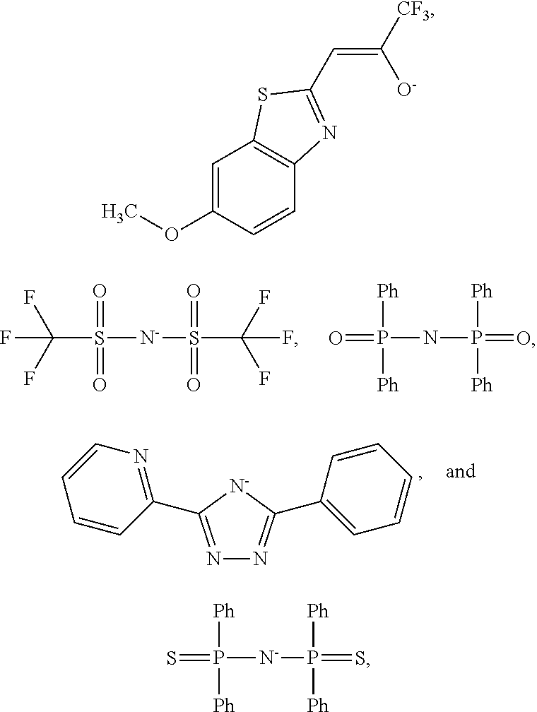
C(S([N-]S(C(F)(F)F)(=O)=O)(=O)=O)(F)(F)F.P(=O)(NP(=O)([Ph])[Ph])([Ph])[Ph].N1=C(C2=NC=CC=C2)[N-]C(C2=CC=CC=C2)=N1.C1=C(OC)C=CC2=C1SC(C=C([CF3])[O-])=N2.P(=S)([N-]P(=S)([Ph])[Ph])([Ph])[Ph]
